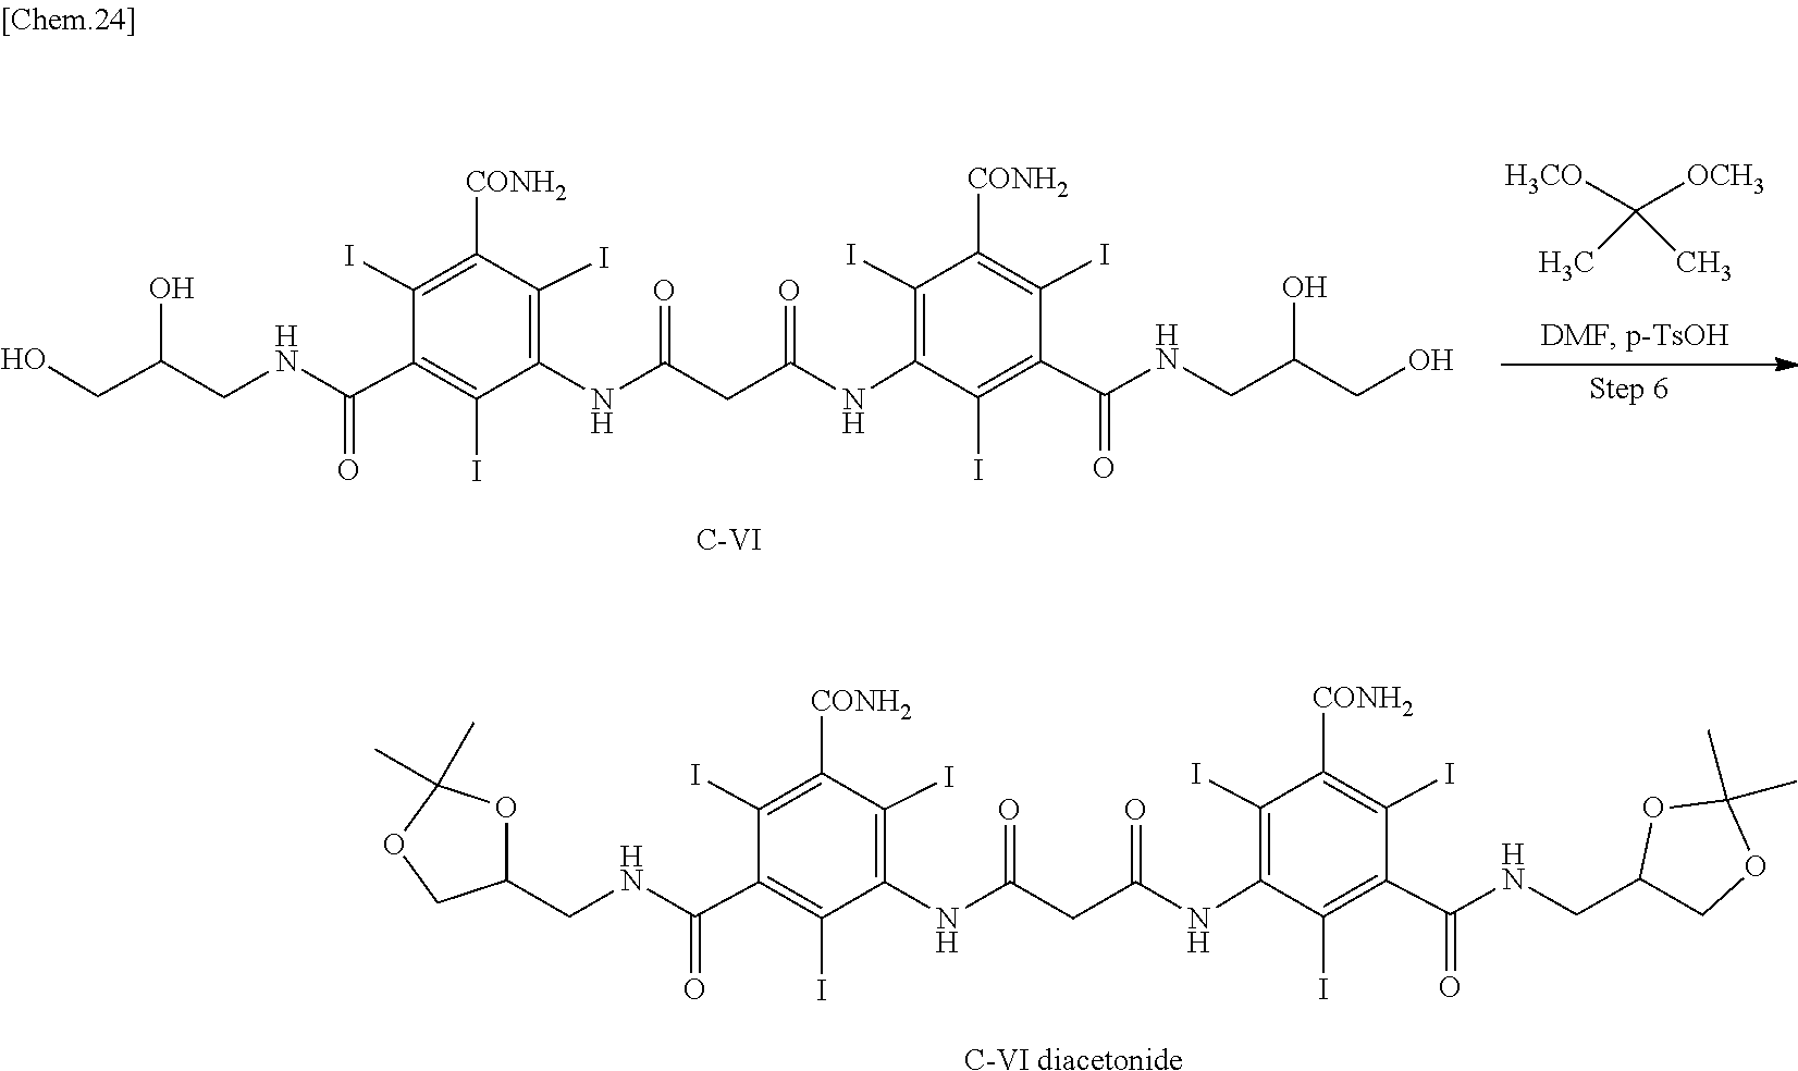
[CONH2]C1=C(I)C(C(NCC(CO)O)=O)=C(I)C(NC(CC(NC2=C(I)C([CONH2])=C(I)C(C(NCC(CO)O)=O)=C2I)=O)=O)=C1I.[C-VI].[H3CO]C([OCH3])(C)C.[CONH2]C1=C(I)C(C(NCC2COC(C)(C)O2)=O)=C(I)C(NC(CC(NC2=C(I)C([CONH2])=C(I)C(C(NCC3OC(C)(C)OC3)=O)=C2I)=O)=O)=C1I.[C-VI diacetonide]
